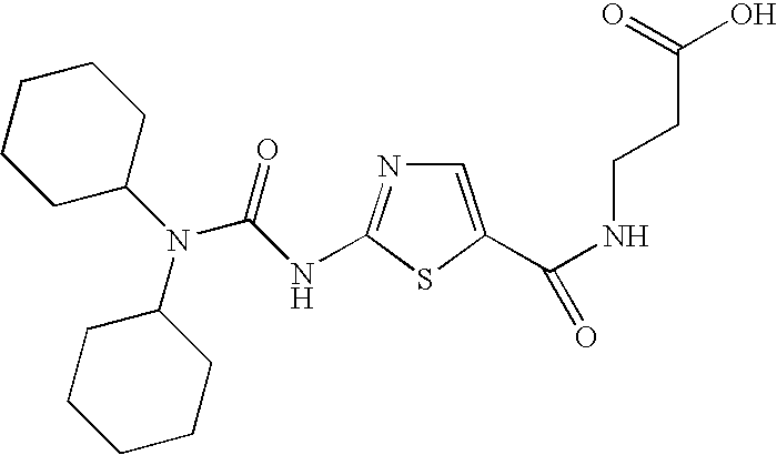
C1=C(C(NCCC(O)=O)=O)SC(NC(N(C2CCCCC2)C2CCCCC2)=O)=N1
